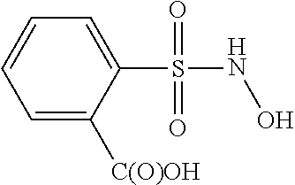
C1(S(NO)(=O)=O)=CC=CC=C1[C(O)OH]
